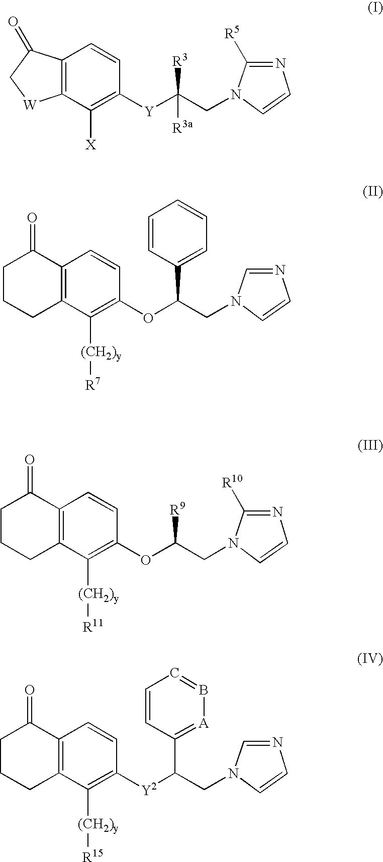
C12=C(C=CC([Y]C(CN3C=CN=C3[R5])([R3])[R3a])=C1[X])C(=O)C[W]2.C1C2=C(C(=O)CC1)C=CC(OC(CN1C=CN=C1)C1=CC=CC=C1)=C2[(CH2)y][R7].C1C2=C(C(=O)CC1)C=CC(OC(CN1C=CN=C1[R10])[R9])=C2[(CH2)y][R11].C1C2=C(C(=O)CC1)C=CC([Y2]C(CN1C=CN=C1)C1=[A]B=CC=C1)=C2[(CH2)y][R15]
